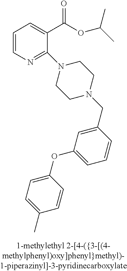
C1=CN=C(N2CCN(CC3=CC(OC4=CC=C(C)C=C4)=CC=C3)CC2)C(C(OC(C)C)=O)=C1
